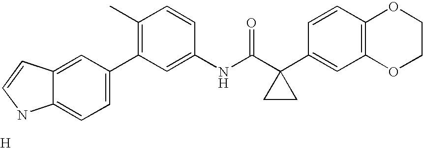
C1(C2=CC=C3C(=C2)C=CN3)=C(C)C=CC(NC(C2(C3=CC4=C(C=C3)OCCO4)CC2)=O)=C1.[H]
